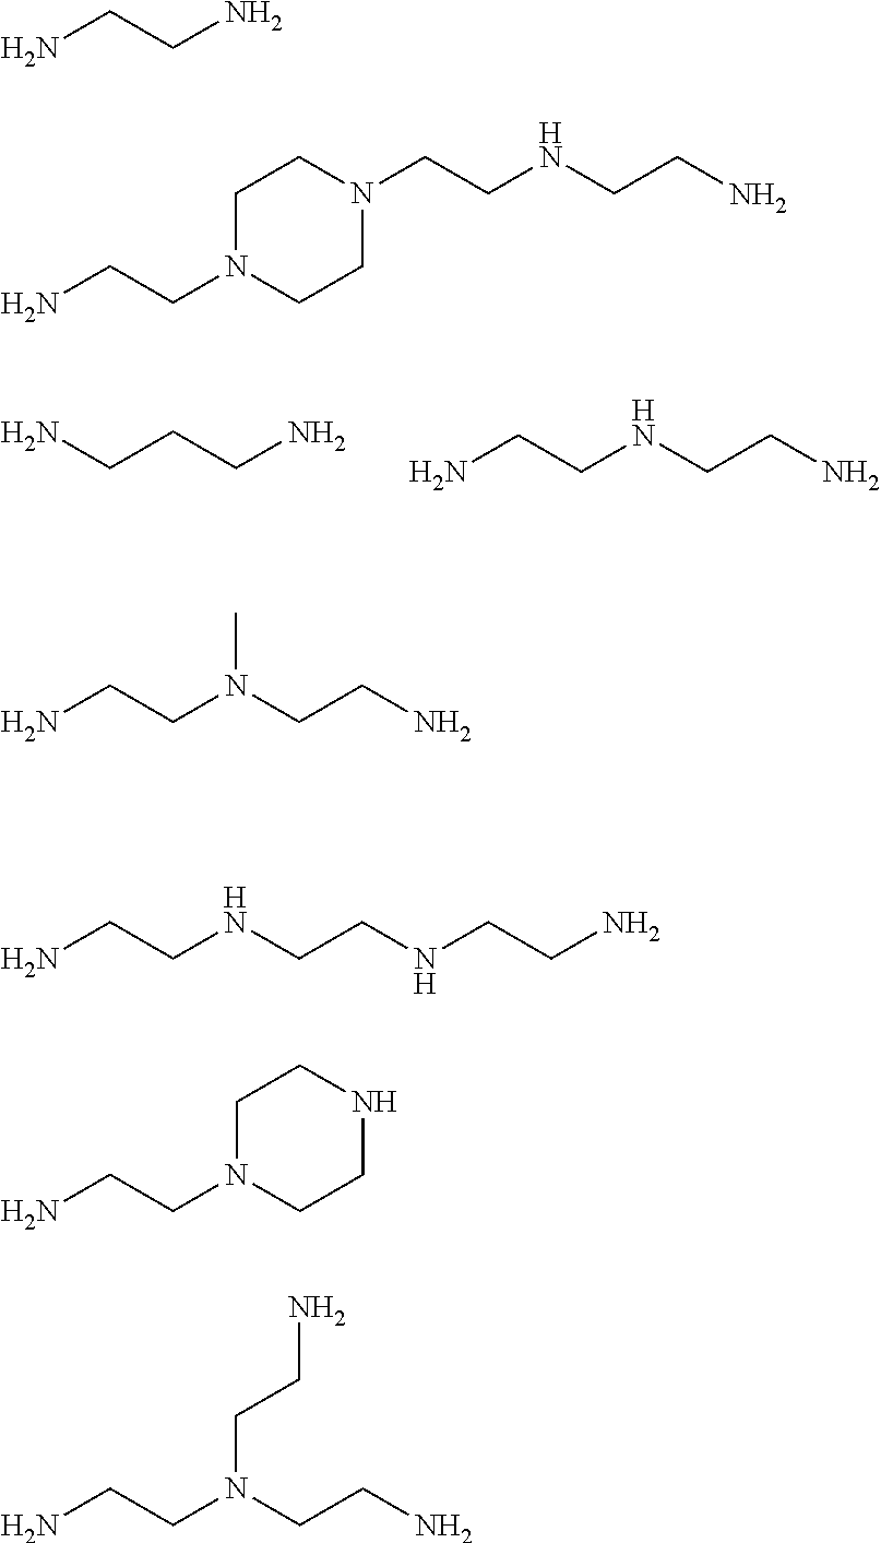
NCCCN.NCCNCCN.NCCN.C1N(CCN)CCN(CCNCCN)C1.NCCN(CCN)C.NCCNCCNCCN.NCCN1CCNCC1.NCCN(CCN)CCN
